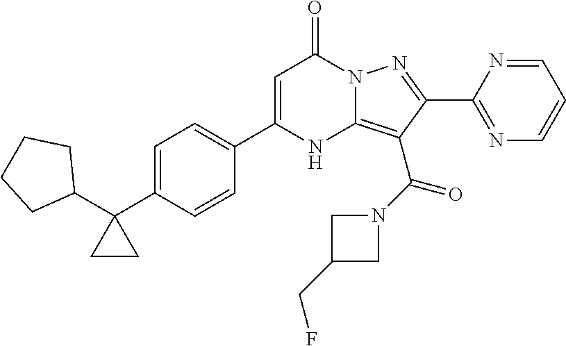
C1(C2=CC=C(C3(C4CCCC4)CC3)C=C2)=CC(=O)N2C(=C(C(N3CC(CF)C3)=O)C(C3=NC=CC=N3)=N2)N1
